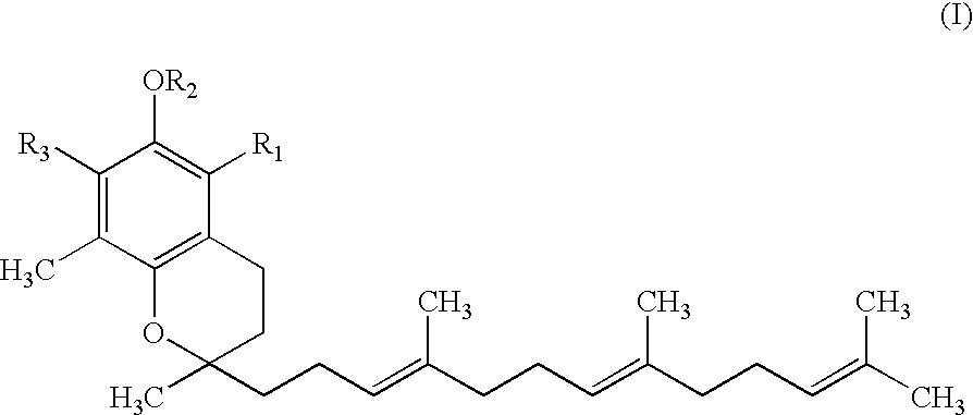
C1([R3])=C(C)C2=C(C([R1])=C1[OR2])CCC(CCC=C(CCC=C(CCC=C(C)C)C)C)(C)O2
